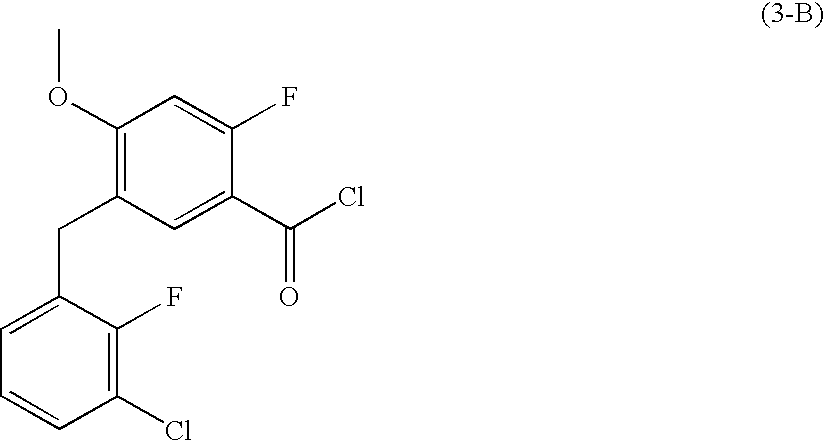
C1(Cl)=C(F)C(CC2=C(OC)C=C(F)C(C(Cl)=O)=C2)=CC=C1
